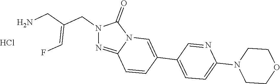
C1=CC2=NN(CC(=CF)CN)C(=O)N2C=C1C1=CC=C(N2CCOCC2)N=C1.Cl
